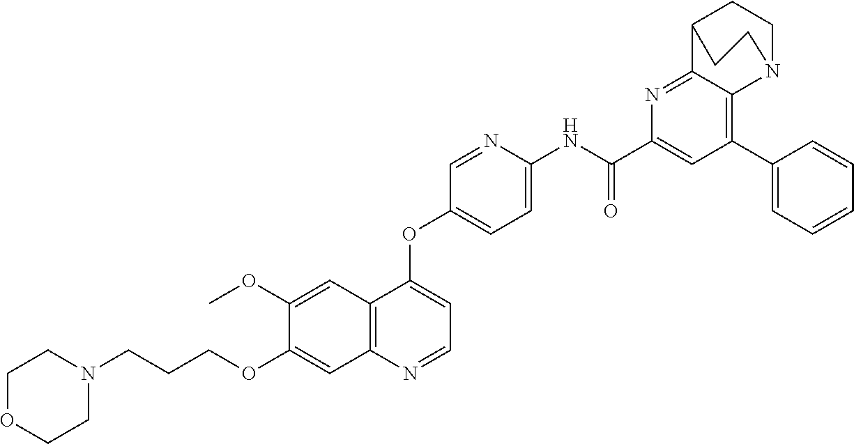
C1OCCN(CCCOC2=CC3=C(C(OC4=CC=C(NC(C5=CC(C6=CC=CC=C6)=C6C(=N5)C5CCN6CC5)=O)N=C4)=CC=N3)C=C2OC)C1
